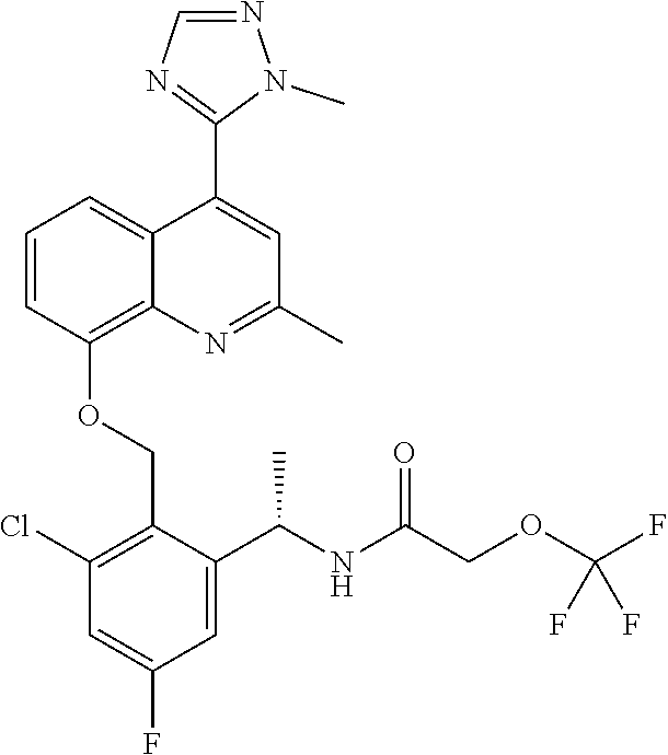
C1=CC(OCC2=C(Cl)C=C(F)C=C2C(NC(COC(F)(F)F)=O)C)=C2C(=C1)C(C1=NC=NN1C)=CC(C)=N2
